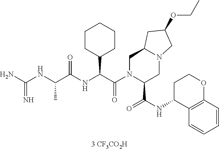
C1CC(C(C(N2C(C(NC3C4=C(OCC3)C=CC=C4)=O)CN3C(C2)CC(OCC)C3)=O)NC(C(NC(N)=N)C)=O)CCC1
